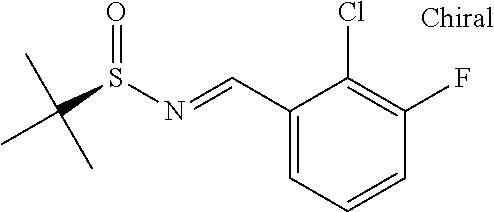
C1(C=NS(C(C)(C)C)=O)=CC=CC(F)=C1Cl
